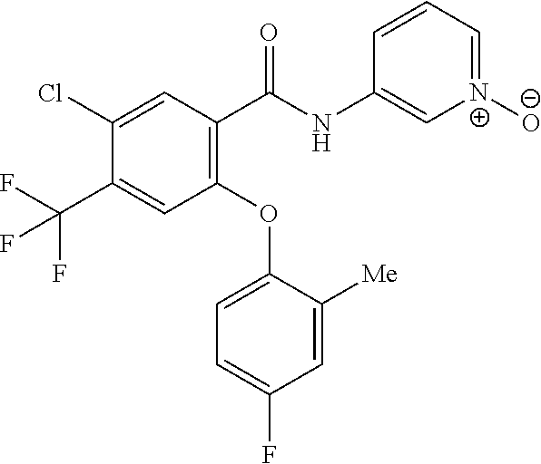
C1(C(NC2=C[N+]([O-])=CC=C2)=O)=C(OC2=CC=C(F)C=C2[Me])C=C(C(F)(F)F)C(Cl)=C1
